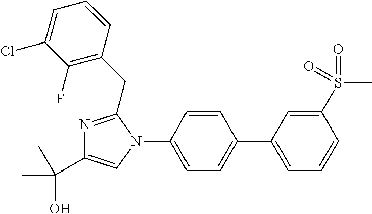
C1=C(C2=CC=C(N3C(CC4=C(F)C(Cl)=CC=C4)=NC(C(O)(C)C)=C3)C=C2)C=C(S(C)(=O)=O)C=C1
